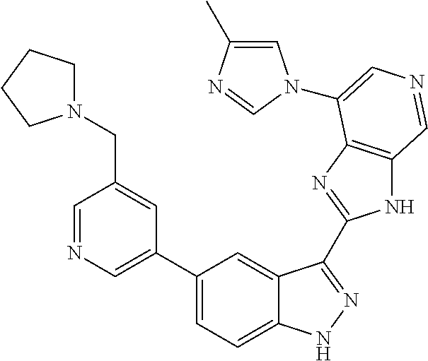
C1=C(C)N=CN1C1=CN=CC2=C1N=C(C1=NNC3=CC=C(C4=CN=CC(CN5CCCC5)=C4)C=C31)N2
